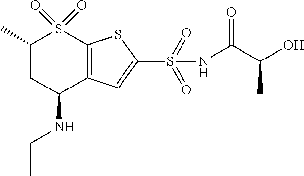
C1(C)CC(NCC)C2=C(S1(=O)=O)SC(S(=O)(=O)NC(=O)C(C)O)=C2
